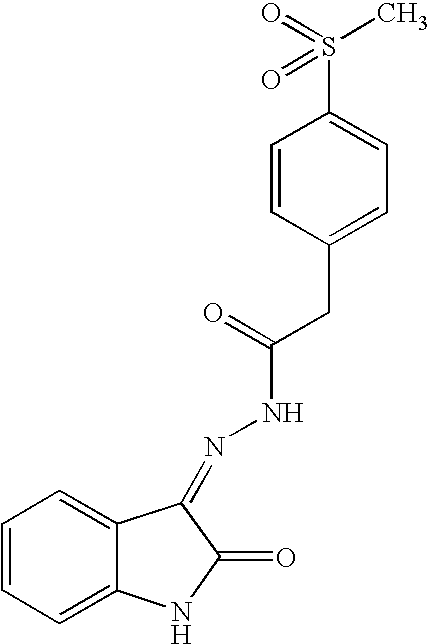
C1=C2C(=CC=C1)NC(=O)C2=NNC(CC1=CC=C(S(=O)(C)=O)C=C1)=O
